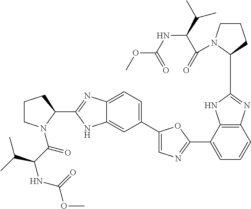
C12=CC=C(C3=CN=C(C4=CC=CC5=C4NC(C4CCCN4C(=O)C(C(C)C)NC(OC)=O)=N5)O3)C=C1NC(C1CCCN1C(C(C(C)C)NC(OC)=O)=O)=N2
